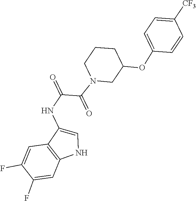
C1=C([CF3])C=CC(OC2CN(C(C(NC3=CNC4=C3C=C(F)C(F)=C4)=O)=O)CCC2)=C1
